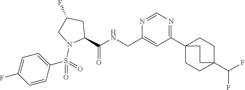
N1=CN=C(C23CCC(C(F)F)(CC2)CC3)C=C1CNC(C1CC(F)CN1S(=O)(=O)C1=CC=C(F)C=C1)=O
